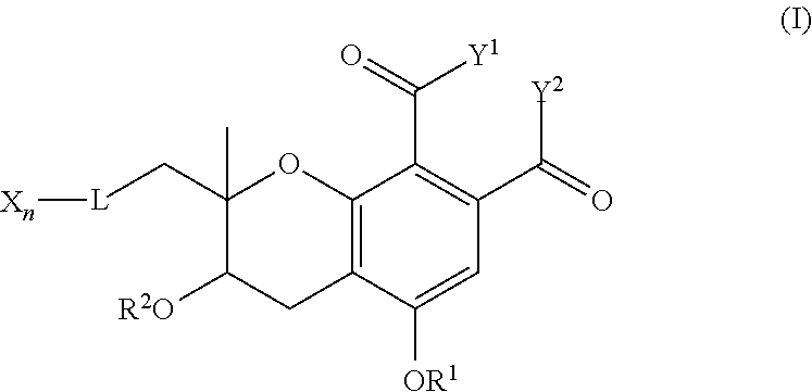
C1(C)(C[L][Xn])C([R2O])CC2=C(O1)C(C([Y1])=O)=C(C([Y2])=O)C=C2[OR1]
